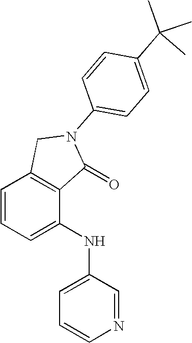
C1=CC=C(NC2=CC=CN=C2)C2=C1CN(C1=CC=C(C(C)(C)C)C=C1)C2=O
